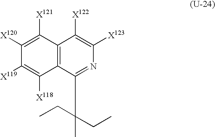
C12=C(C(C(CC)(CC)C)=NC([X123])=C1[X122])C([X118])=C([X119])C([X120])=C2[X121]
